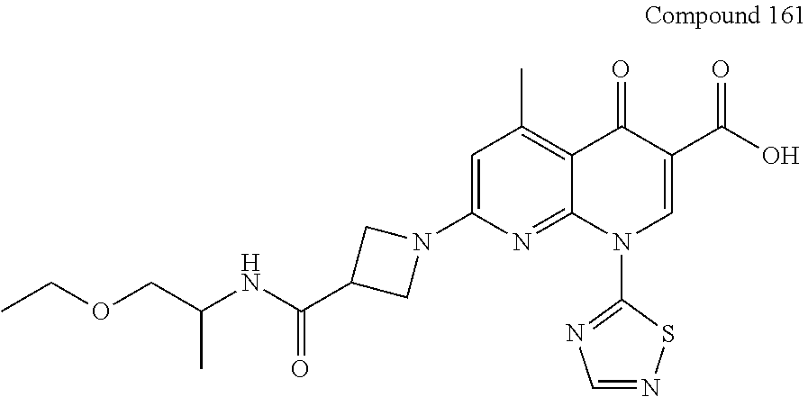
C1=C(N2CC(C(NC(COCC)C)=O)C2)N=C2C(=C1C)C(=O)C(C(O)=O)=CN2C1=NC=NS1
